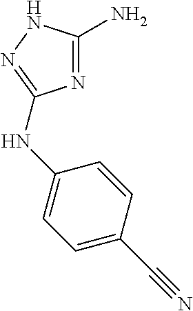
N1=C(N)NN=C1NC1=CC=C(C#N)C=C1
